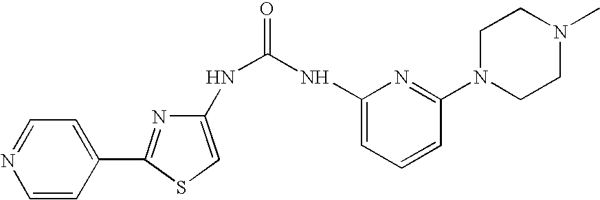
C1(NC(=O)NC2=CC=CC(N3CCN(C)CC3)=N2)=CSC(C2=CC=NC=C2)=N1
